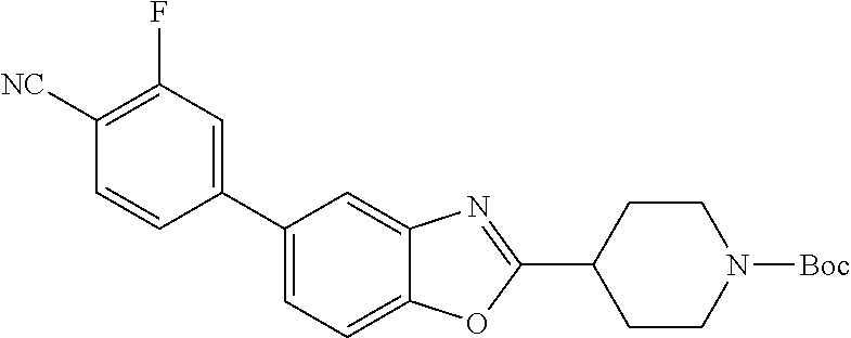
C1([NC])=C(F)C=C(C2=CC=C3C(=C2)N=C(C2CCN([Boc])CC2)O3)C=C1
